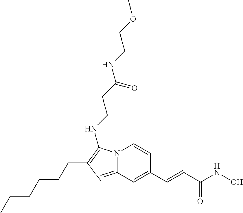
N12C(=NC(CCCCCC)=C1NCCC(NCCOC)=O)C=C(C=CC(NO)=O)C=C2
